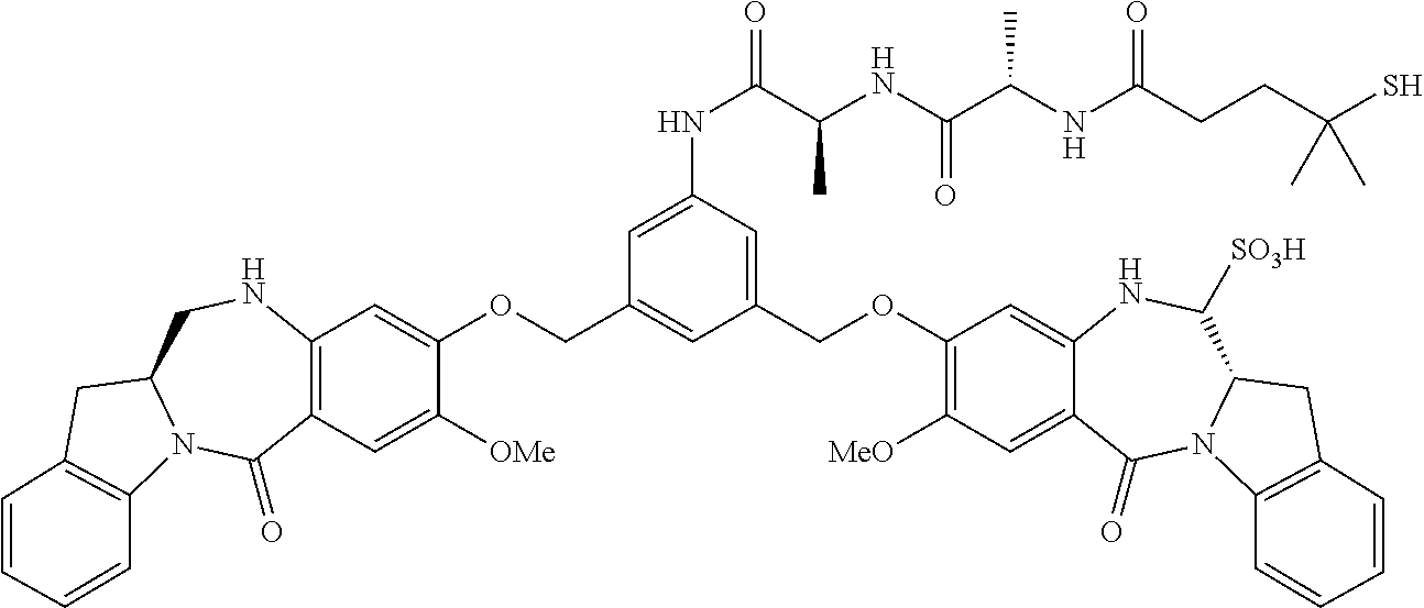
C12=C(C=C([OMe])C(OCC3=CC(COC4=C([MeO])C=C5C(=C4)NC([SO3H])C4N(C5=O)C5=C(C4)C=CC=C5)=CC(NC(C(NC(C(C)NC(CCC(S)(C)C)=O)=O)C)=O)=C3)=C1)C(=O)N1C(CN2)CC2=C1C=CC=C2
